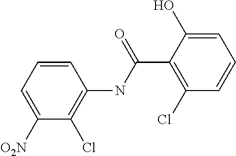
C1([O2N])=CC=CC(NC(C2=C(Cl)C=CC=C2O)=O)=C1Cl
